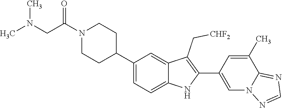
N1(C(CN(C)C)=O)CCC(C2=CC=C3C(=C2)C(C[CHF2])=C(C2=CN4C(=NC=N4)C(C)=C2)N3)CC1
